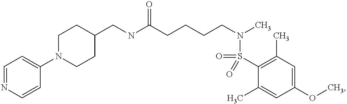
C1(CNC(CCCCN(C)S(C2=C(C)C=C(OC)C=C2C)(=O)=O)=O)CCN(C2=CC=NC=C2)CC1
